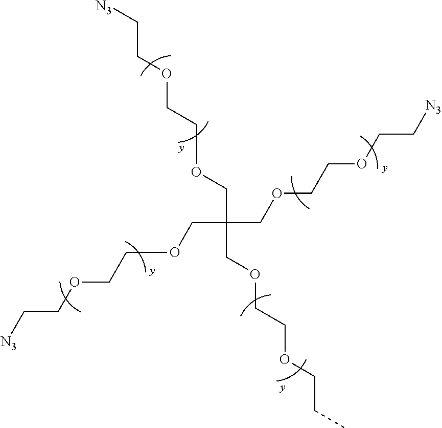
[N3]CCOCCOCC(COCCOCC[N3])(COCCOCC[N3])COCCOCCC
